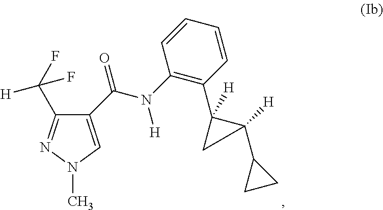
C1(C(=O)N([H])C2=C(C3([H])C([H])(C4CC4)C3)C=CC=C2)=CN(C)N=C1C(F)(F)[H]
